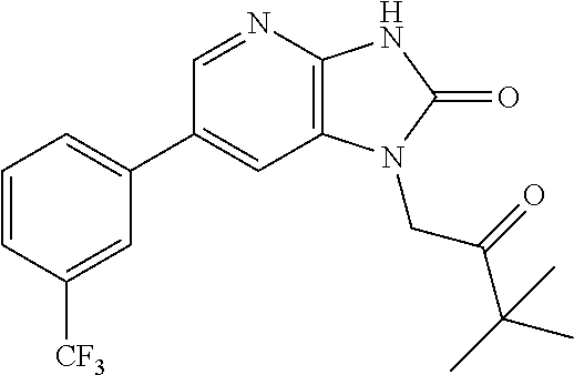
C12=C(N=CC(C3=CC=CC([CF3])=C3)=C1)NC(=O)N2CC(C(C)(C)C)=O
